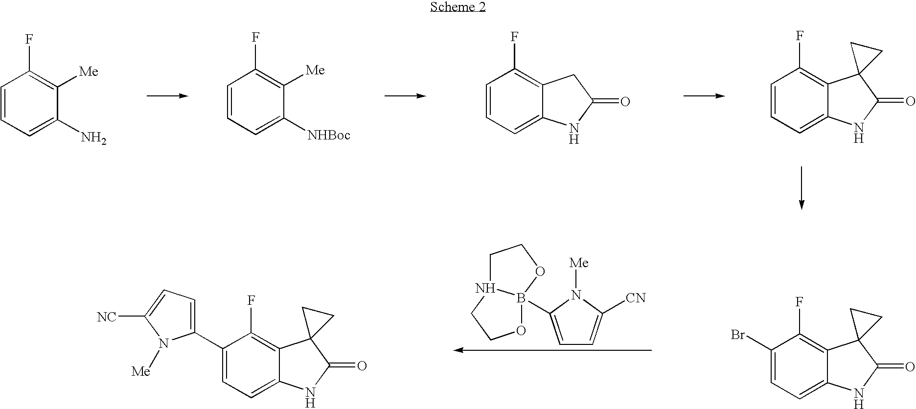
C1=CC=C(N)C([Me])=C1F.C1=CC=C([NHBoc])C([Me])=C1F.C1=CC=C2C(=C1F)CC(=O)N2.C1=CC=C2C(=C1F)C1(C(=O)N2)CC1.C1(Br)=CC=C2C(=C1F)C1(C(=O)N2)CC1.C1(C2=CC=C([NC])N2[Me])=CC=C2C(=C1F)C1(C(=O)N2)CC1.C1=C(B23OCCN2CCO3)N([Me])C([CN])=C1
